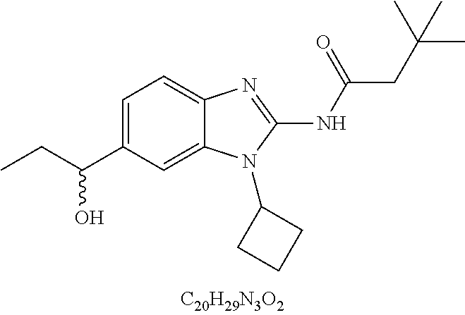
C1=C(C(CC)O)C=C2C(=C1)N=C(NC(CC(C)(C)C)=O)N2C1CCC1
